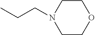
C1COCCN1CCC
